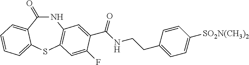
C1(=O)NC2=C(SC3=CC=CC=C13)C=C(F)C(C(NCCC1=CC=C([SO2N(CH3)2])C=C1)=O)=C2
